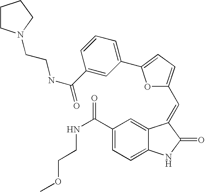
C1(C(NCCOC)=O)=CC=C2C(=C1)C(=CC1=CC=C(C3=CC=CC(C(NCCN4CCCC4)=O)=C3)O1)C(=O)N2
